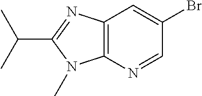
C12=C(N=CC(Br)=C1)N(C)C(C(C)C)=N2
